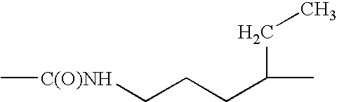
C[C(O)NH]CCCC(C)CC
